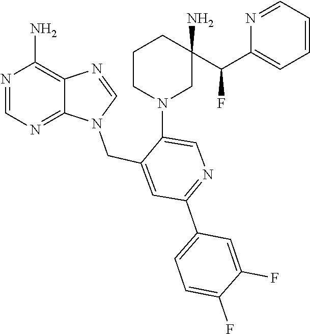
C1=NC2=C(N)N=CN=C2N1CC1=CC(C2=CC=C(F)C(F)=C2)=NC=C1N1CCCC(N)(C(C2=CC=CC=N2)F)C1
